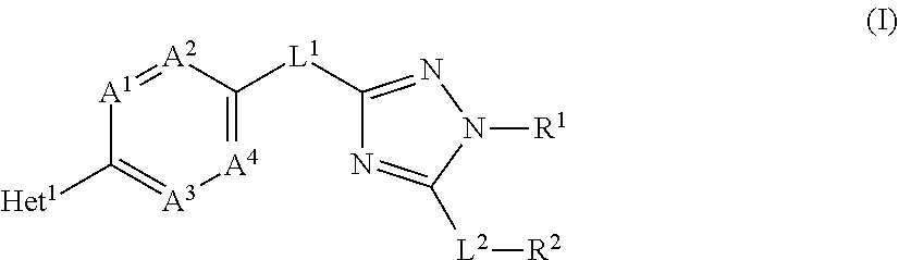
[A4]1=C([L1]C2=NN([R1])C([L2][R2])=N2)[A2]=[A1]C([Het1])=[A3]1
